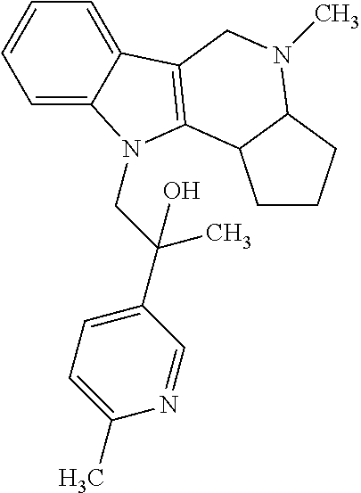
C1=C2C(=CC=C1)C1=C(N2CC(C2=CC=C(C)N=C2)(C)O)C2C(N(C)C1)CCC2
